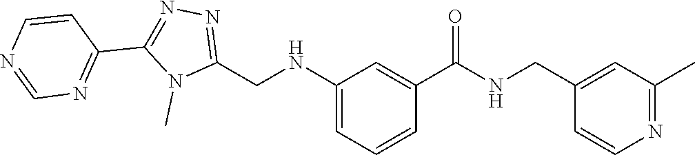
C(C1=CC(C)=NC=C1)NC(C1=CC(NCC2=NN=C(C3=NC=NC=C3)N2C)=CC=C1)=O
